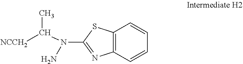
C1(N(C([NCCH2])C)N)=NC2=C(S1)C=CC=C2
